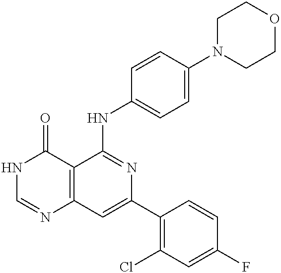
C12=C(C=C(C3=C(Cl)C=C(F)C=C3)N=C1NC1=CC=C(N3CCOCC3)C=C1)N=CNC2=O
